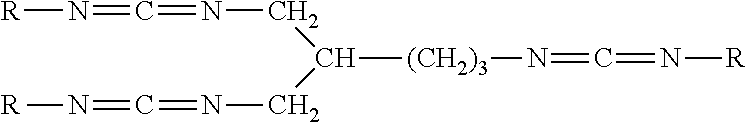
[R]N=C=NCC([(CH2)3]N=C=N[R])CN=C=N[R]
